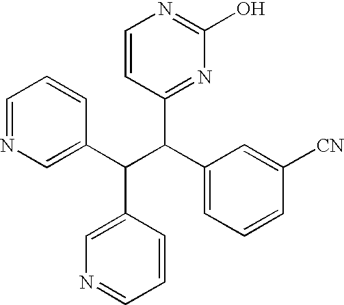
C1=NC=C(C(C(C2=CC=CC([CN])=C2)C2=NC(O)=NC=C2)C2=CN=CC=C2)C=C1
